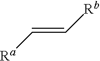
C(=C[Rb])[Ra]
